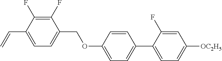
C1(F)=C(F)C(C=C)=CC=C1COC1=CC=C(C2=CC=C([OC2H5])C=C2F)C=C1
